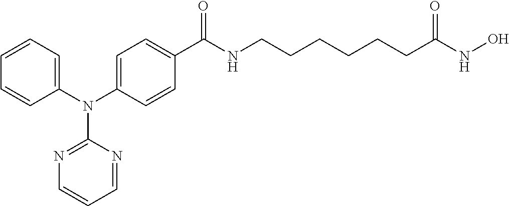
C1(N(C2=CC=C(C(NCCCCCCC(NO)=O)=O)C=C2)C2=NC=CC=N2)=CC=CC=C1
